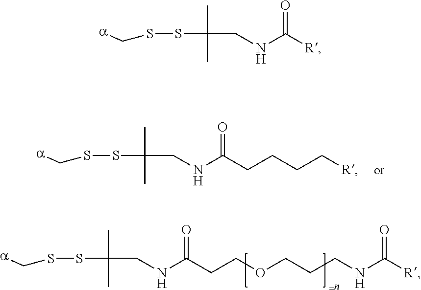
S(SC(C)(C)CNC(=O)CCCC[R])C[a].S(SC(C)(C)CNC(=O)CCOCCCNC([R])=O)C[a].S(SC(C)(C)CNC([R])=O)C[a]
